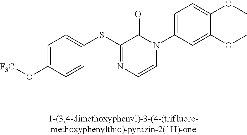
C1(SC2=NC=CN(C3=CC=C(OC)C(OC)=C3)C2=O)=CC=C(O[F3C])C=C1
